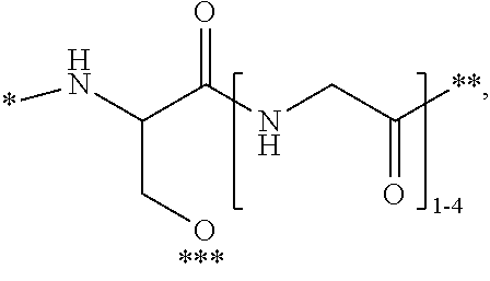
N(C(C(NCC([**])=O)=O)CO)*
